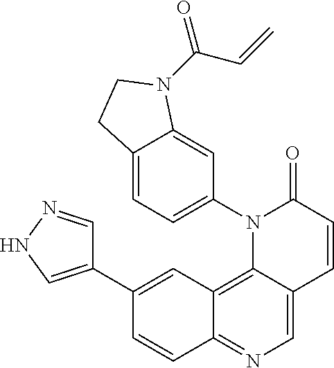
C12=C3C(=CN=C1C=CC(C1=CNN=C1)=C2)C=CC(=O)N3C1=CC=C2C(=C1)N(C(C=C)=O)CC2
